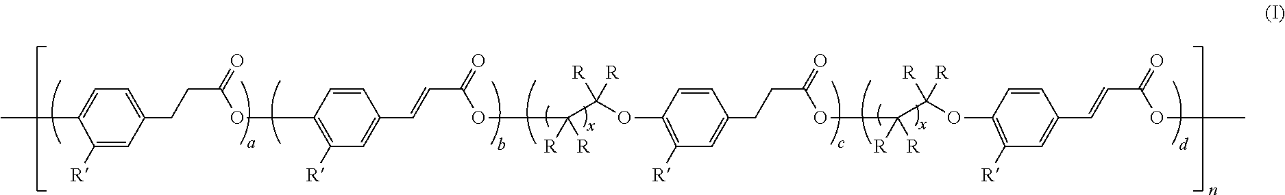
CC1=CC=C(CCC(=O)OC2=C([R])C=C(C=CC(=O)OC(C(OC3=C([R])C=C(CCC(=O)OC(C(OC4=C([R])C=C(C=CC(=O)OC)C=C4)([R])[R])([R])[R])C=C3)([R])[R])([R])[R])C=C2)C=C1[R]
